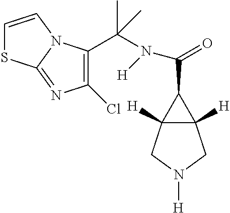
C(=O)(C1C2([H])C1([H])CN([H])C2)N([H])C(C)(C)C1=C(Cl)N=C2N1C=CS2
